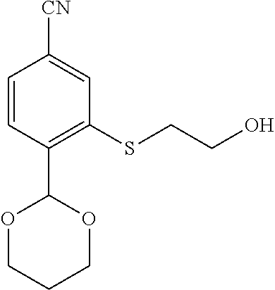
C1=CC(C2OCCCO2)=C(SCCO)C=C1[CN]
